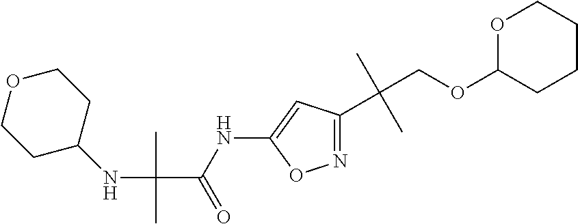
C(C)(C(=O)NC1=CC(C(COC2CCCCO2)(C)C)=NO1)(NC1CCOCC1)C
